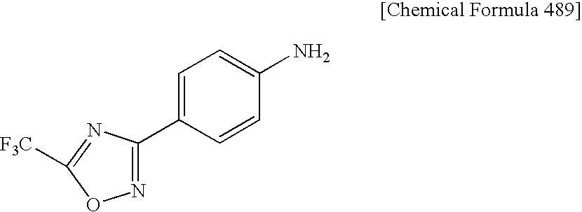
C1=C(C2=NOC([F3C])=N2)C=CC(N)=C1
